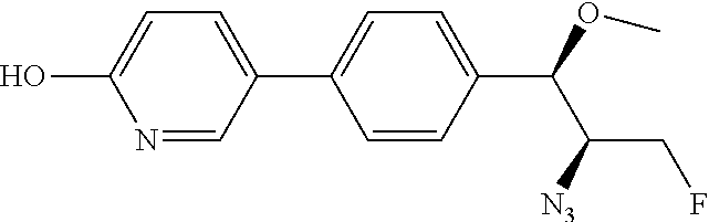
C1=CC(C(OC)C([N3])CF)=CC=C1C1=CC=C(O)N=C1
